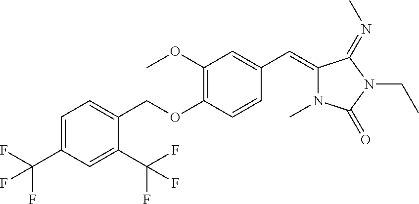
O(C1=C(OCC2=CC=C(C(F)(F)F)C=C2C(F)(F)F)C=CC(C=C2N(C)C(=O)N(CC)C2=NC)=C1)C
